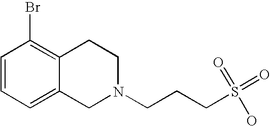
C1=CC=C2C(=C1Br)CCN(CCCS(=O)(=O)O)C2
